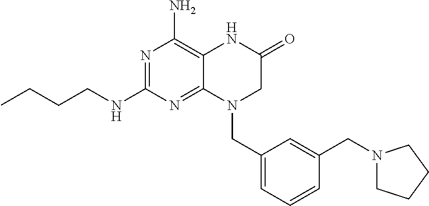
N1=C(NCCCC)N=C2C(=C1N)NC(=O)CN2CC1=CC=CC(CN2CCCC2)=C1
